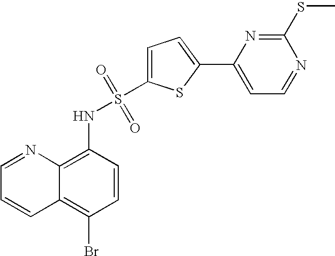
C1=NC2=C(NS(=O)(=O)C3=CC=C(C4=CC=NC(SC)=N4)S3)C=CC(Br)=C2C=C1
